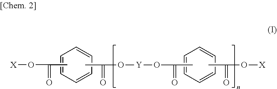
CC(O[Y]OC(C)=O)=O.C1=CC=CC=C1.CC(O[X])=O.C1=CC=CC=C1.CC(O[X])=O
